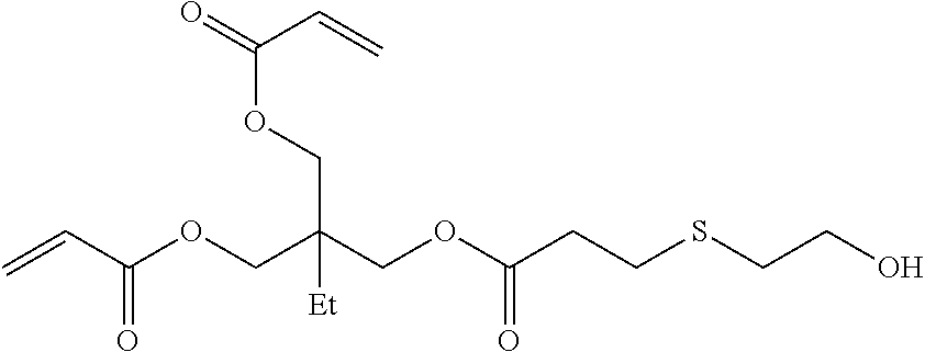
C=CC(OCC(COC(CCSCCO)=O)(COC(=O)C=C)[Et])=O
